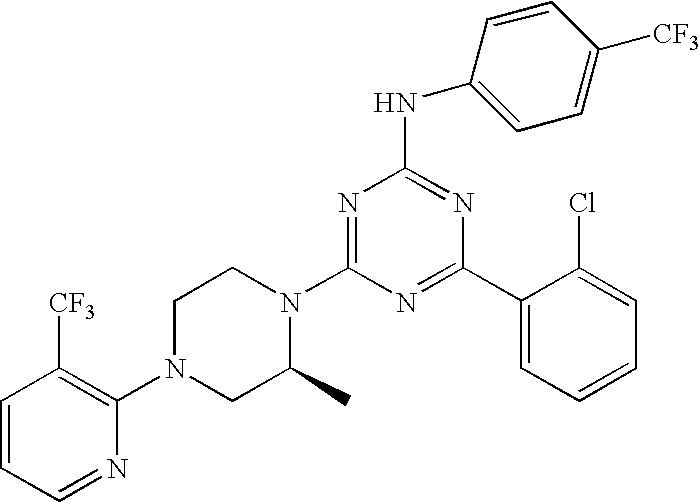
C1=CC=NC(N2CC(C)N(C3=NC(NC4=CC=C([CF3])C=C4)=NC(C4=CC=CC=C4Cl)=N3)CC2)=C1[CF3]
